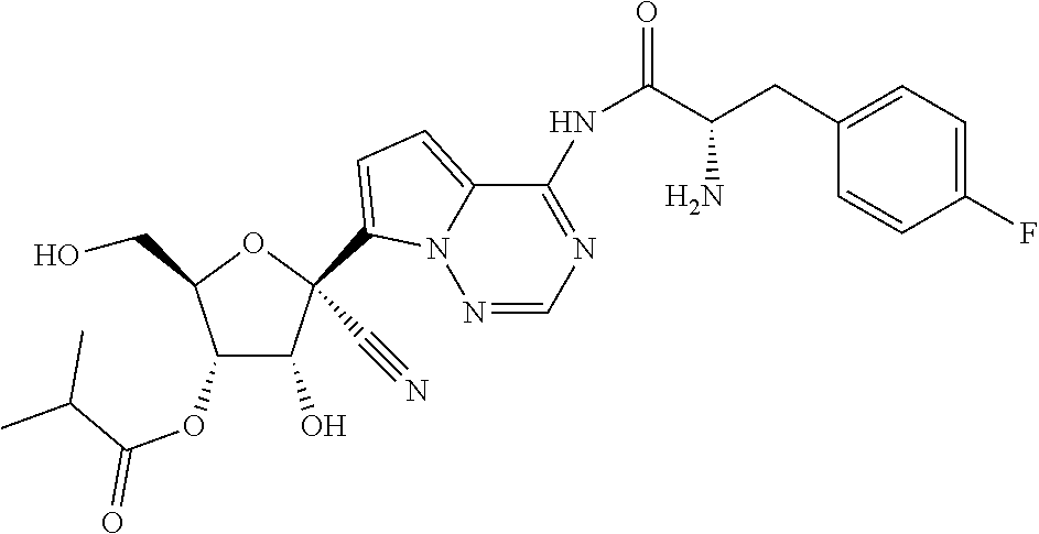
OCC1OC(C#N)(C2=CC=C3C(NC(C(CC4=CC=C(F)C=C4)N)=O)=NC=NN32)C(O)C1OC(C(C)C)=O
